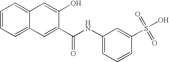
C1=C2C(=CC=C1)C=C(O)C(C(NC1=CC=CC(S(=O)(=O)O)=C1)=O)=C2
